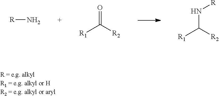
[R]N.O=C([R2])[R1].N(C([R2])[R1])[R]
